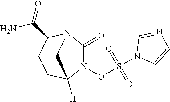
N1(OS(N2C=CN=C2)(=O)=O)C(=O)N2C(C(=O)N)CCC1([H])C2
